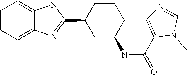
C1=CC=C2C(=C1)NC(C1CC(NC(=O)C3=CN=CN3C)CCC1)=N2
